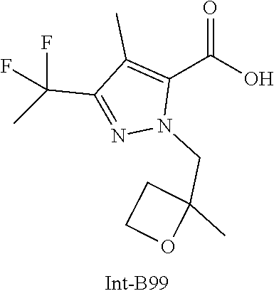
C1(C)=C(C(=O)O)N(CC2(C)CCO2)N=C1C(F)(F)C
